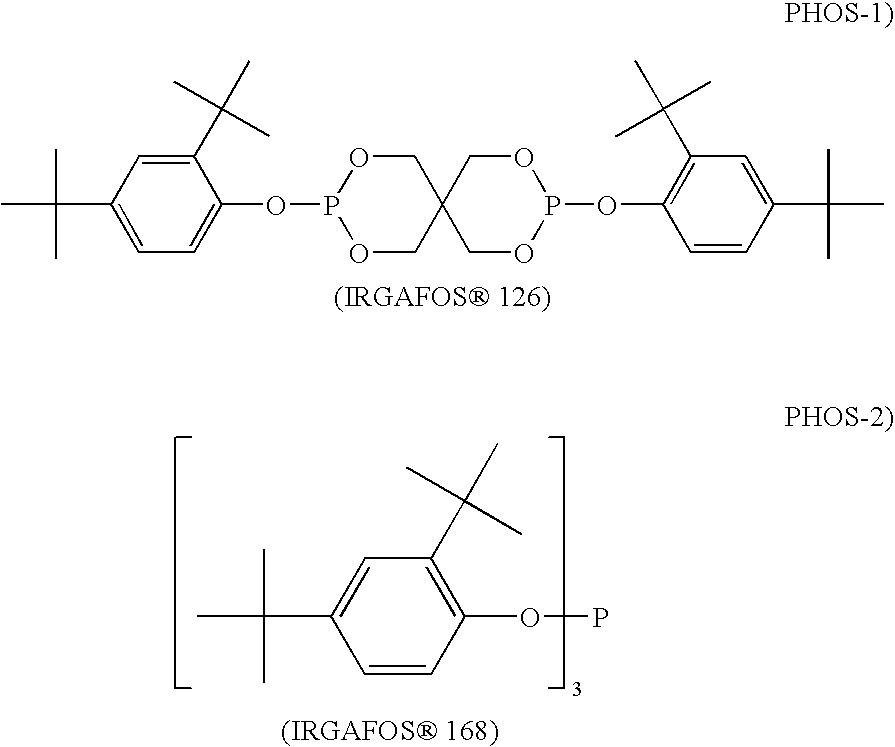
C1(C(C)(C)C)=CC(C(C)(C)C)=CC=C1OP1OCC2(CO1)COP(OC1=C(C(C)(C)C)C=C(C(C)(C)C)C=C1)OC2.C1(C(C)(C)C)=C(OP)C=CC(C(C)(C)C)=C1
